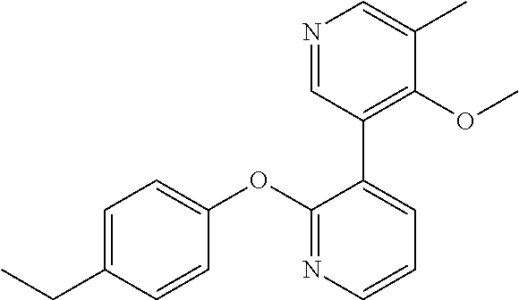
C1=C(CC)C=CC(OC2=NC=CC=C2C2=C(OC)C(C)=CN=C2)=C1
